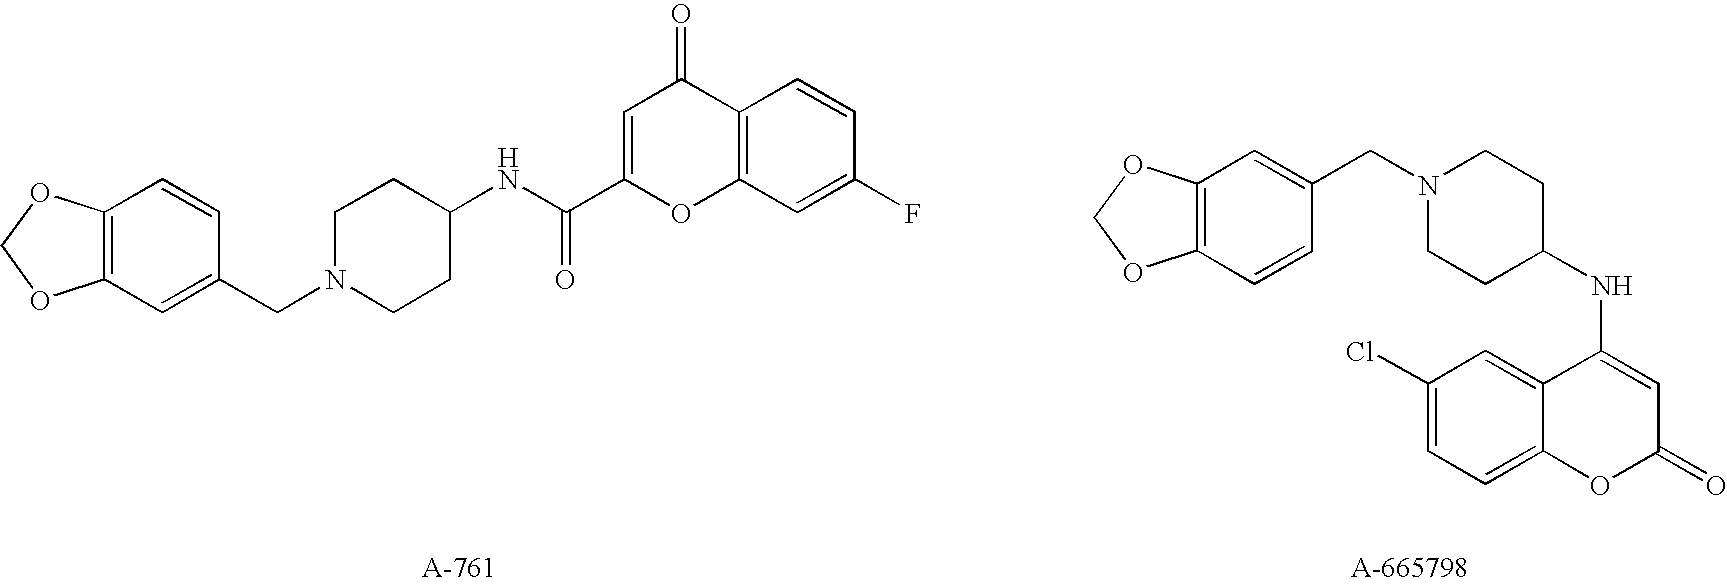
C12=C(C=C(CN3CCC(NC(C4=CC(=O)C5=C(O4)C=C(F)C=C5)=O)CC3)C=C1)OCO2.C12=C(C=CC(CN3CCC(NC4=CC(=O)OC5=CC=C(Cl)C=C45)CC3)=C1)OCO2
